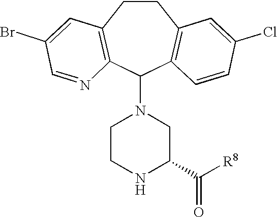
C1CC2=C(C(N3CCNC(C([R8])=O)C3)C3=C1C=C(Cl)C=C3)N=CC(Br)=C2
